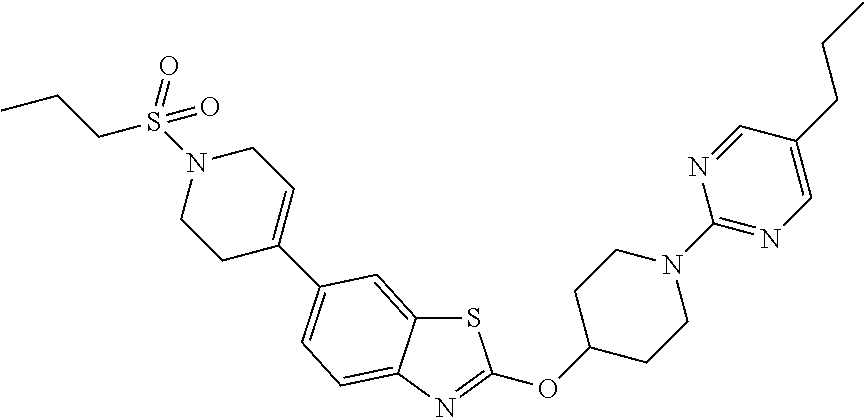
S1C2=CC(C3=CCN(S(CCC)(=O)=O)CC3)=CC=C2N=C1OC1CCN(C2=NC=C(CCC)C=N2)CC1
